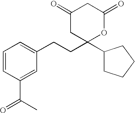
C1(=O)CC(C2CCCC2)(CCC2=CC=CC(C(C)=O)=C2)OC(=O)C1
